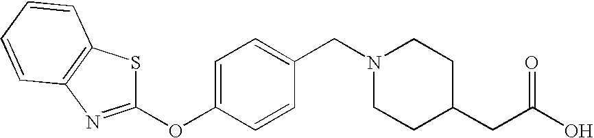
C1(CN2CCC(CC(O)=O)CC2)=CC=C(OC2=NC3=C(C=CC=C3)S2)C=C1
